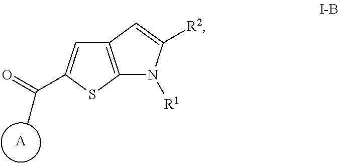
C12=C(C=C([R2])N1[R1])C=C(C(C)=O)S2.[A]
